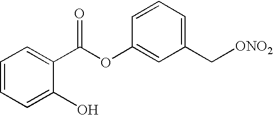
C1=CC=C(O)C(C(OC2=CC(C[ONO2])=CC=C2)=O)=C1
